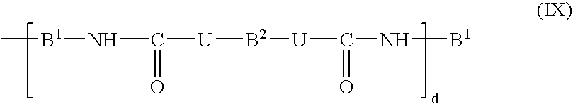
C[B1]NC(=O)[U][B2][U]C(=O)N[B1]
